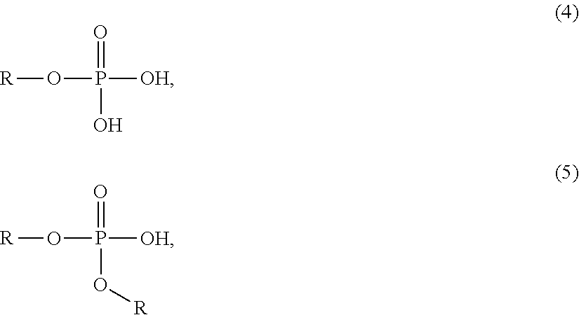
[R]OP([OH])(=O)O.[R]OP([OH])(=O)O[R]
